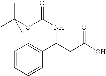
C1=CC=CC(C(CC(O)=O)NC(OC(C)(C)C)=O)=C1
